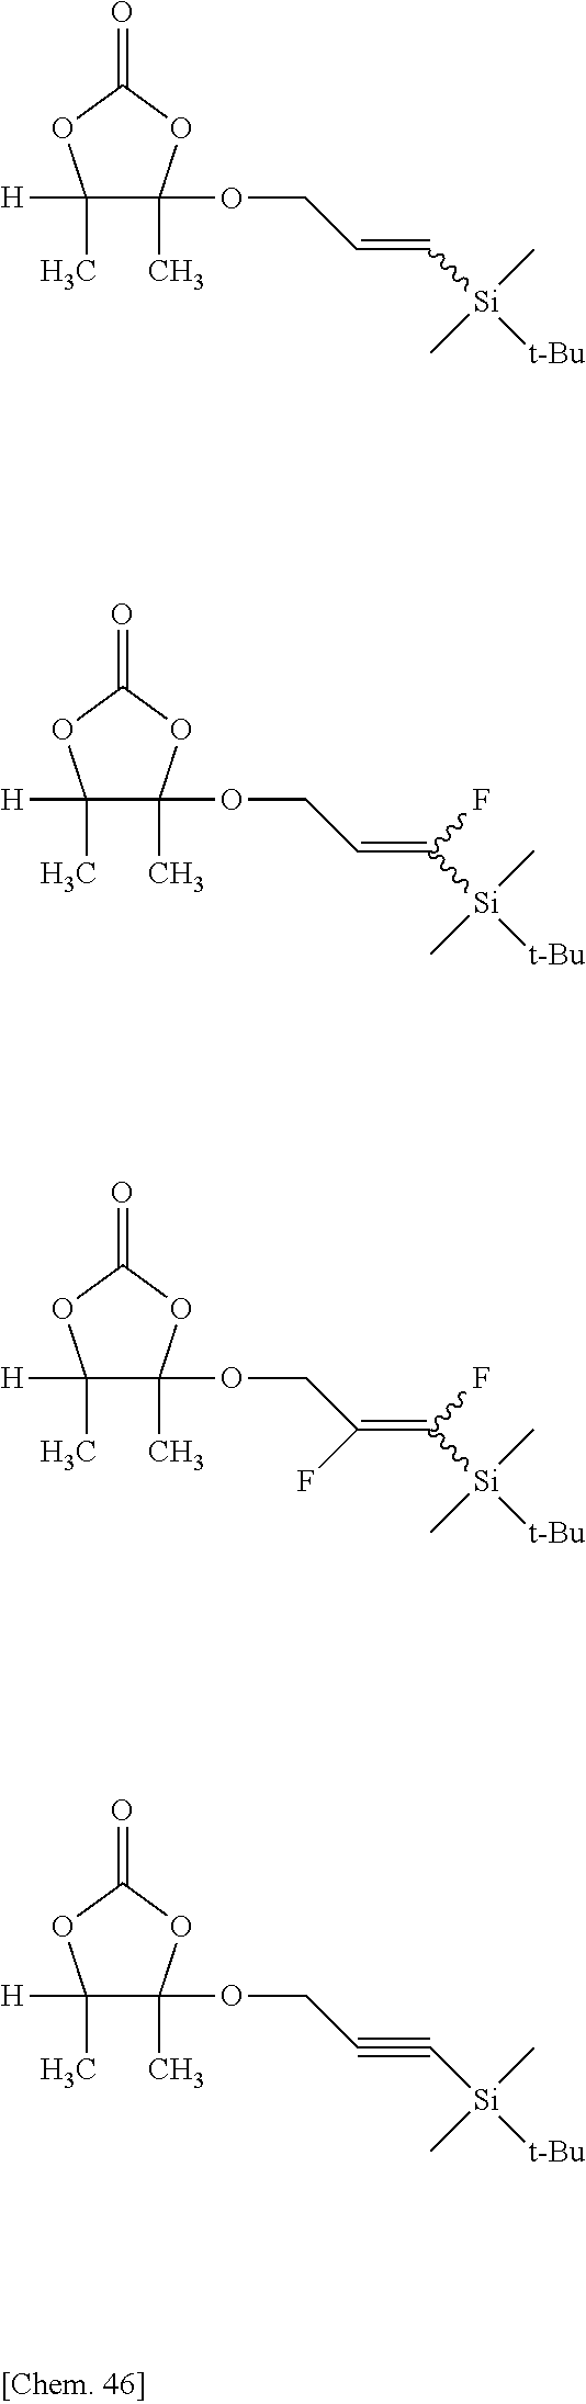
C1([H])(C)C(OCC(=C(F)[Si]([t-Bu])(C)C)F)(C)OC(=O)O1.C1([H])(C)C(OCC=C(F)[Si]([t-Bu])(C)C)(C)OC(=O)O1.C1([H])(C)C(OCC#C[Si]([t-Bu])(C)C)(C)OC(=O)O1.C1([H])(C)C(OCC=C[Si]([t-Bu])(C)C)(C)OC(=O)O1
